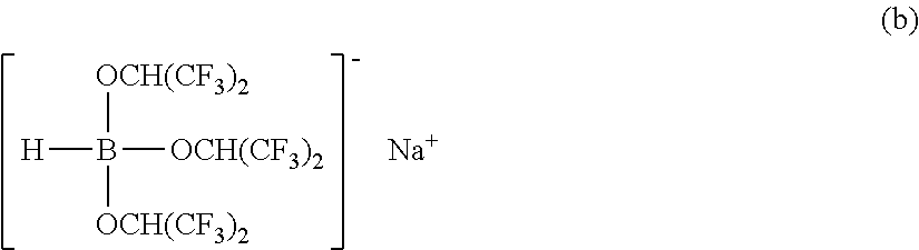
[H]B([OCH(CF3)2])([OCH(CF3)2])[OCH(CF3)2].[Na]
